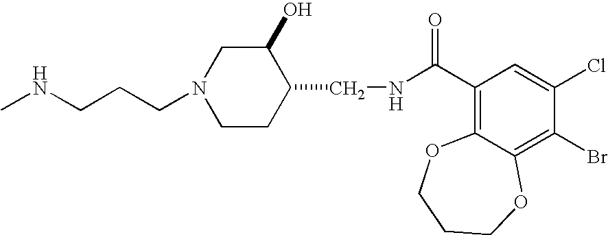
C(CCN1CCC(CNC(C2=C3C(=C(Br)C(Cl)=C2)OCCCO3)=O)C(O)C1)NC
